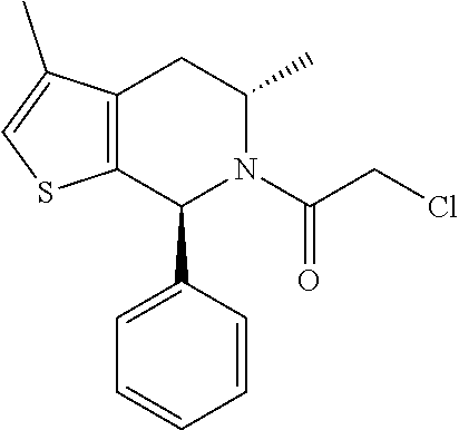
C12=C(CC(C)N(C(CCl)=O)C1C1=CC=CC=C1)C(C)=CS2
